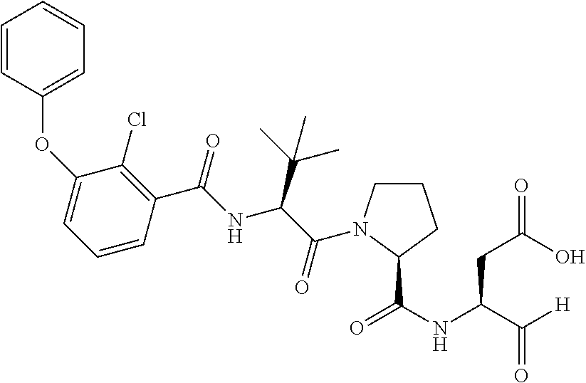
C1(OC2=CC=CC=C2)=CC=CC(C(=O)NC(C(C)(C)C)C(=O)N2CCCC2C(NC(C([H])=O)CC(=O)O)=O)=C1Cl
